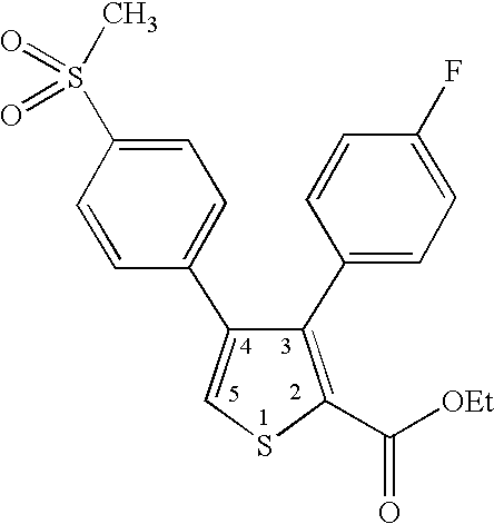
C1(C2=CC=C(F)C=C2)=C(C([OEt])=O)SC=C1C1=CC=C(S(=O)(=O)C)C=C1
